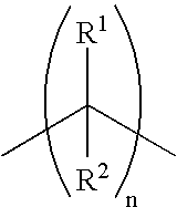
[R1]C(C)(C)[R2]
